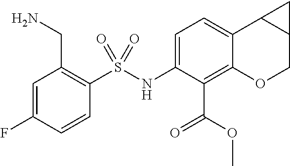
C1=C(NS(C2=C(CN)C=C(F)C=C2)(=O)=O)C(C(OC)=O)=C2C(=C1)C1C(CO2)C1
